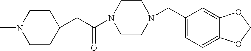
C1CC(CC(N2CCN(CC3=CC=C4C(=C3)OCO4)CC2)=O)CCN1C
